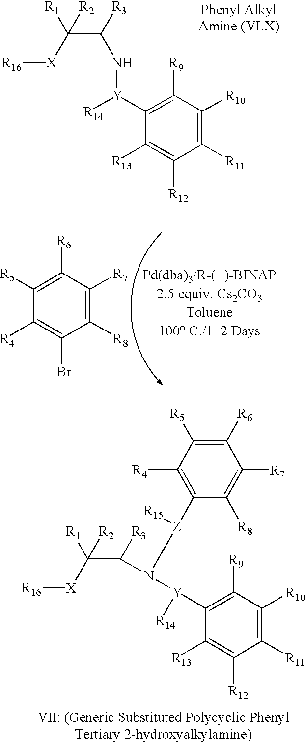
C1([Y]([R14])N(C(C([R2])([R1])[X][R16])[R3])[Z]([R15])C2=C([R4])C([R5])=C([R6])C([R7])=C2[R8])=C([R9])C([R10])=C([R11])C([R12])=C1[R13].C1([R7])=C([R8])C(Br)=C([R4])C([R5])=C1[R6].C1([Y]([R14])NC([R3])C([X][R16])([R1])[R2])=C([R9])C([R10])=C([R11])C([R12])=C1[R13]
